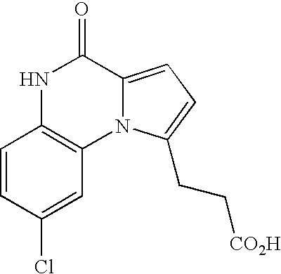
C1=CC(Cl)=CC2=C1NC(=O)C1=CC=C(CC[CO2H])N21
